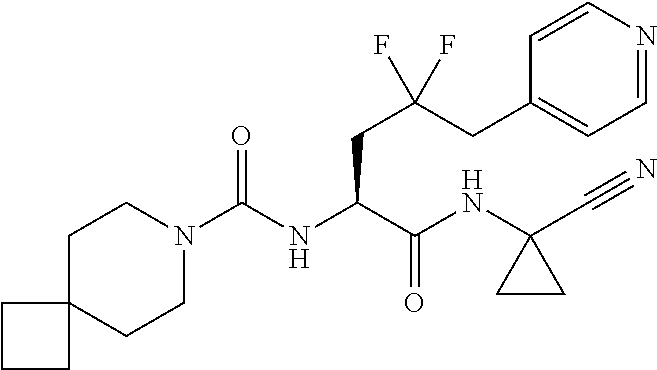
C1CN(C(NC(C(NC2(C#N)CC2)=O)CC(CC2=CC=NC=C2)(F)F)=O)CCC12CCC2
